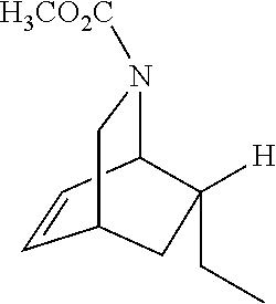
C1=CC2N([H3CO2C])CC1CC2([H])CC
